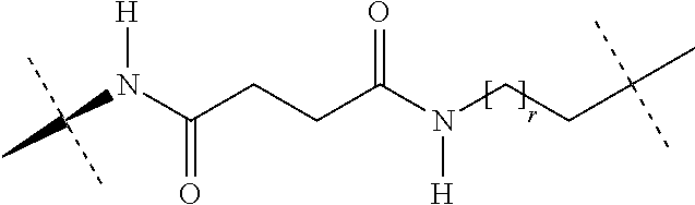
N(CCC(C)(C)C)(C(CCC(N(C(C)(C)C)[H])=O)=O)[H]
